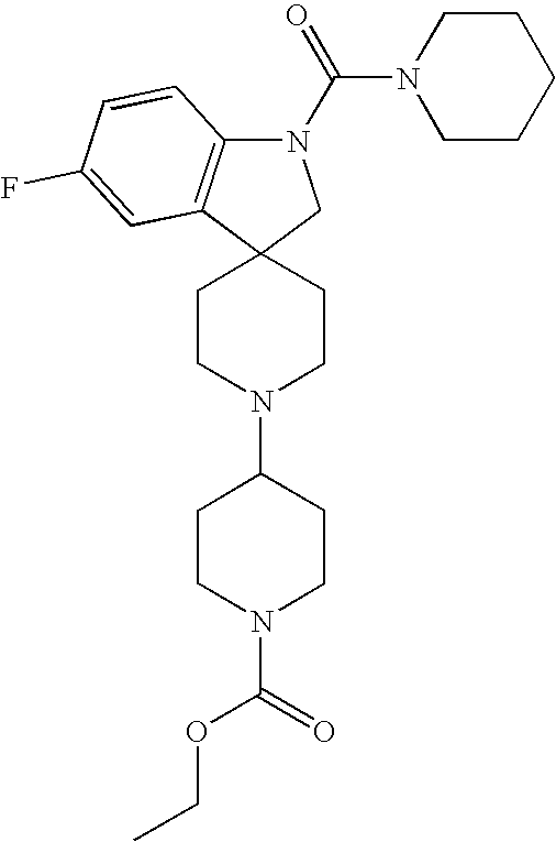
C1CN(C2CCN(C(=O)OCC)CC2)CCC12CN(C(=O)N1CCCCC1)C1=C2C=C(F)C=C1
